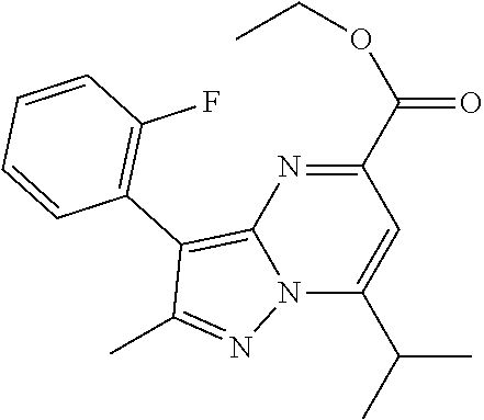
C1(C(OCC)=O)=NC2=C(C3=C(F)C=CC=C3)C(C)=NN2C(C(C)C)=C1
